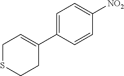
C1=C(C2=CCSCC2)C=CC([NO2])=C1
